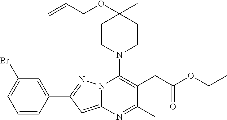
BrC1=CC=CC(C2=NN3C(=C2)N=C(C)C(CC(=O)OCC)=C3N2CCC(OCC=C)(C)CC2)=C1
